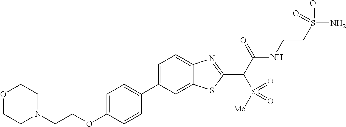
C1(C2=CC=C(OCCN3CCOCC3)C=C2)=CC=C2C(=C1)SC(C(C(NCCS(N)(=O)=O)=O)S(=O)([Me])=O)=N2
